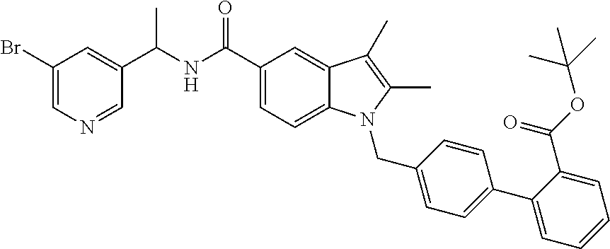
C1=C(Br)C=C(C(NC(C2=CC=C3C(=C2)C(C)=C(C)N3CC2=CC=C(C3=CC=CC=C3C(=O)OC(C)(C)C)C=C2)=O)C)C=N1
